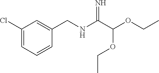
C1(Cl)=CC=CC(CNC(=N)C(OCC)OCC)=C1
